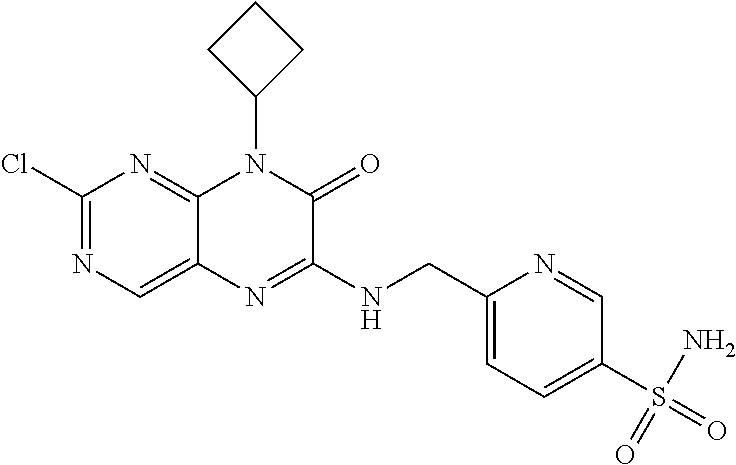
C1(Cl)=NC=C2C(=N1)N(C1CCC1)C(=O)C(NCC1=CC=C(S(N)(=O)=O)C=N1)=N2
